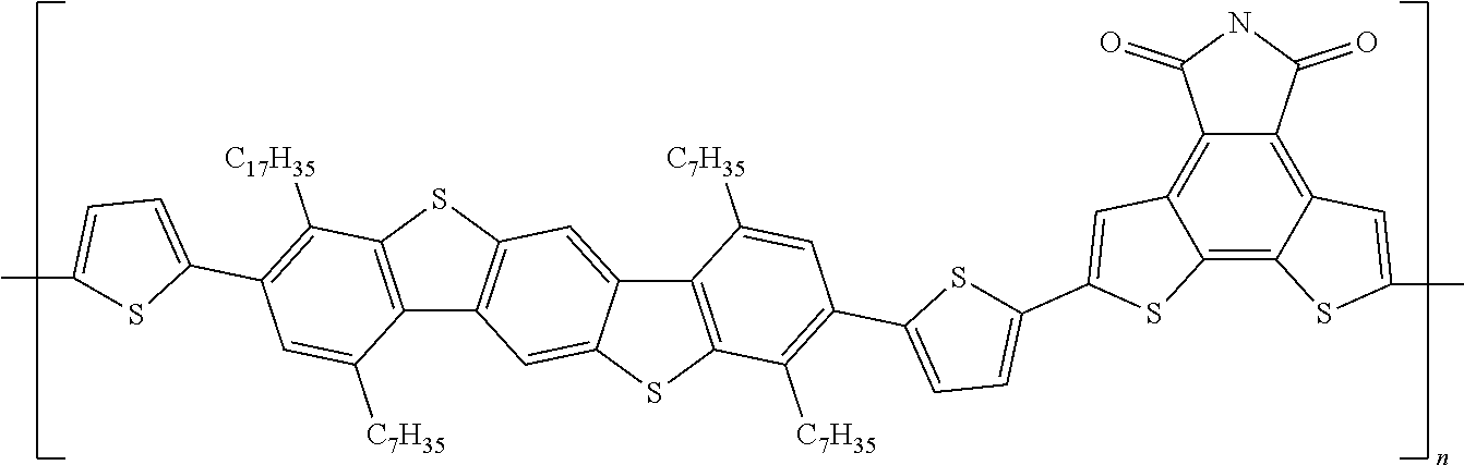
S1C2=C(C3=C1C=C1C(=C3)SC3=C1C([C7H35])=CC(C1=CC=C(C4=CC5=C6C(=C7C(=C5S4)SC(C)=C7)C(=O)NC6=O)S1)=C3[C7H35])C([C7H35])=CC(C1=CC=C(C)S1)=C2[C17H35]
